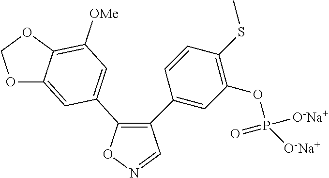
C1(C2=CC(OP([O-Na+])(=O)[O-Na+])=C(SC)C=C2)=C(C2=CC([OMe])=C3C(=C2)OCO3)ON=C1
